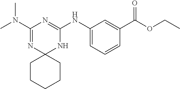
C1(N(C)C)=NC2(NC(NC3=CC=CC(C(OCC)=O)=C3)=N1)CCCCC2
